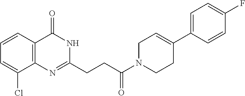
C12=C(N=C(CCC(N3CCC(C4=CC=C(F)C=C4)=CC3)=O)NC1=O)C(Cl)=CC=C2
